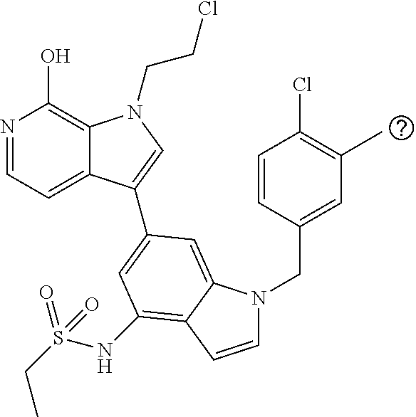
N1=CC=C2C(=C1O)N(CCCl)C=C2C1=CC(NS(CC)(=O)=O)=C2C(=C1)N(CC1=CC(C)=C(Cl)C=C1)C=C2
